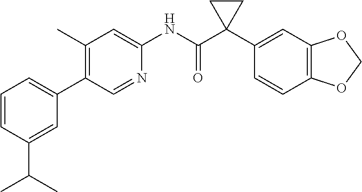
C1=CC(C(C)C)=CC(C2=C(C)C=C(NC(C3(C4=CC5=C(C=C4)OCO5)CC3)=O)N=C2)=C1
